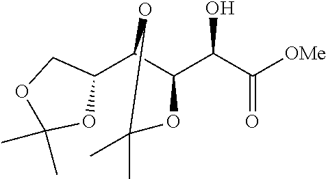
C1(C2C(C(C([OMe])=O)O)OC(C)(C)O2)COC(C)(C)O1
